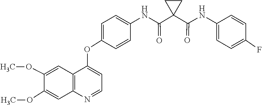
C1=C(OC2=CC=NC3=C2C=C(OC)C(OC)=C3)C=CC(NC(C2(C(=O)NC3=CC=C(F)C=C3)CC2)=O)=C1
